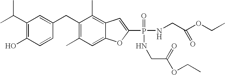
CC(C1=C(O)C=CC(CC2=C(C)C=C3C(=C2C)C=C(P(=O)(NCC(OCC)=O)NCC(=O)OCC)O3)=C1)C
